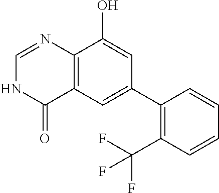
C12=C(C=C(C3=C(C(F)(F)F)C=CC=C3)C=C1O)C(=O)NC=N2
